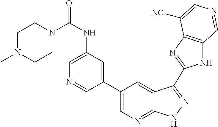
C1(C2=CN=C3C(=C2)C(C2=NC4=C(N2)C=NC=C4[NC])=NN3)=CC(NC(=O)N2CCN(C)CC2)=CN=C1
